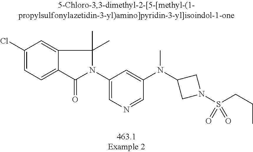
C1(Cl)=CC=C2C(=C1)C(C)(C)N(C1=CN=CC(N(C3CN(S(CCC)(=O)=O)C3)C)=C1)C2=O
